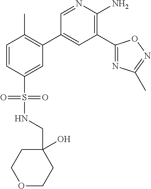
C1=CC(S(NCC2(O)CCOCC2)(=O)=O)=CC(C2=CC(C3=NC(C)=NO3)=C(N)N=C2)=C1C
